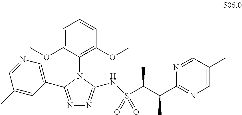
C1=C(OC)C(N2C(C3=CN=CC(C)=C3)=NN=C2NS(C(C(C2=NC=C(C)C=N2)C)C)(=O)=O)=C(OC)C=C1
